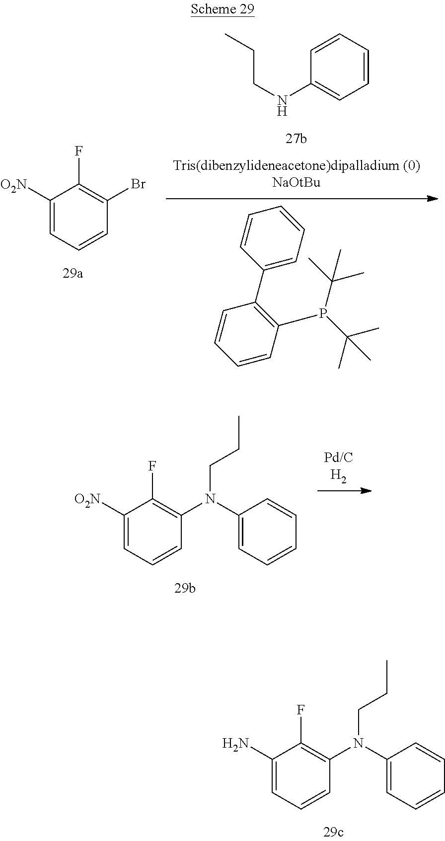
C1(NCCC)=CC=CC=C1.C1([O2N])=CC=CC(Br)=C1F.C1=CC(P(C(C)(C)C)C(C)(C)C)=C(C2=CC=CC=C2)C=C1.C1(N)=CC=CC(N(CCC)C2=CC=CC=C2)=C1F.C1([O2N])=CC=CC(N(CCC)C2=CC=CC=C2)=C1F
